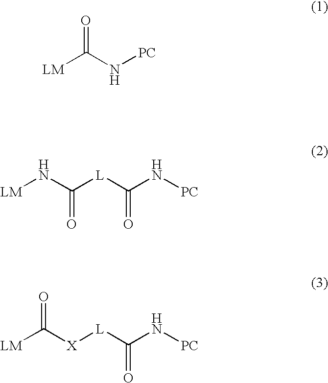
[LM]C(N[PC])=O.[LM]NC([L]C(N[PC])=O)=O.[LM]C([X][L]C(N[PC])=O)=O
